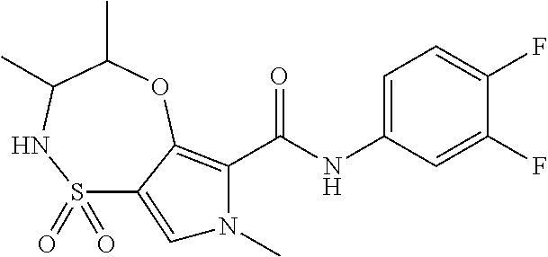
C1(F)=CC(NC(=O)C2=C3C(=CN2C)S(=O)(=O)NC(C)C(C)O3)=CC=C1F
